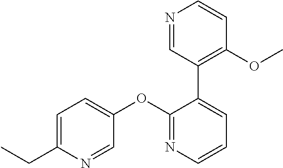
C1=C(CC)N=CC(OC2=NC=CC=C2C2=C(OC)C=CN=C2)=C1
